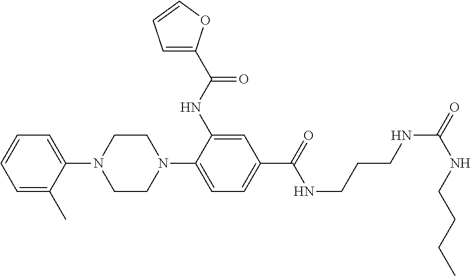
C1(N2CCN(C3=CC=C(C(NCCCNC(=O)NCCCC)=O)C=C3NC(C3=CC=CO3)=O)CC2)=CC=CC=C1C
